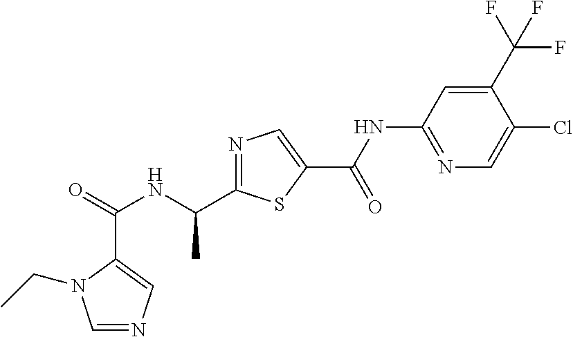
C(=O)(NC(C1=NC=C(C(NC2=NC=C(Cl)C(C(F)(F)F)=C2)=O)S1)C)C1=CN=CN1CC
